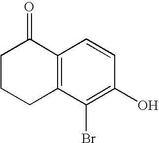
C1C2=C(C(=O)CC1)C=CC(O)=C2Br
